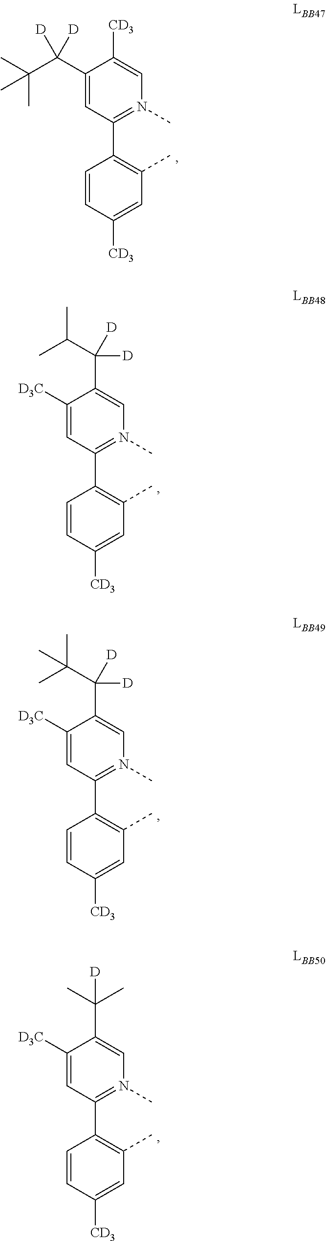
C1(C(C(C)(C)C)([D])[D])=CC(C2=C(C)C=C([CD3])C=C2)=N(C)C=C1[CD3].C1([D3C])=CC(C2=C(C)C=C([CD3])C=C2)=N(C)C=C1C([D])([D])C(C)C.C1([D3C])=CC(C2=C(C)C=C([CD3])C=C2)=N(C)C=C1C([D])([D])C(C)(C)C.C1([D3C])=CC(C2=C(C)C=C([CD3])C=C2)=N(C)C=C1C(C)(C)[D]
